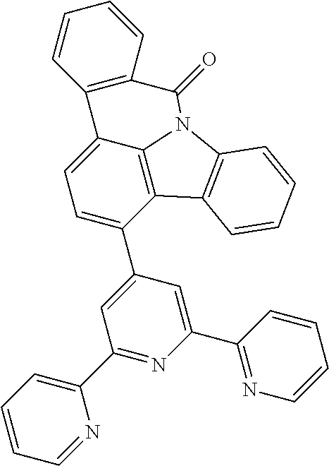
C1=C(C2=CC(C3=CC=CC=N3)=NC(C3=NC=CC=C3)=C2)C2=C3C(=C1)C1=C(C=CC=C1)C(=O)N3C1=C2C=CC=C1
